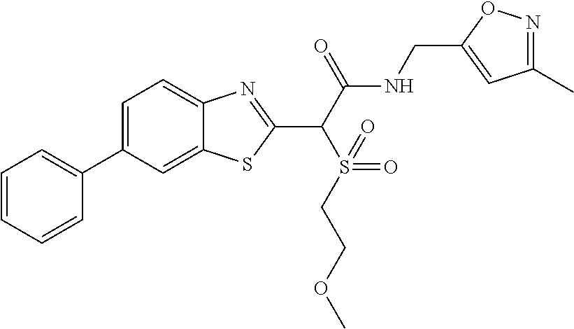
C1=C(C2=CC=CC=C2)C=C2C(=C1)N=C(C(C(NCC1=CC(C)=NO1)=O)S(=O)(=O)CCOC)S2
